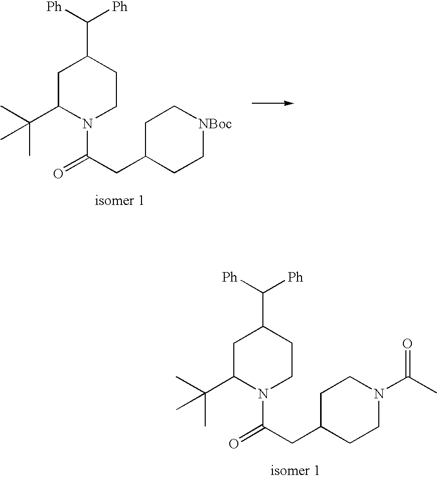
C1C(C(C)(C)C)N(C(=O)CC2CCN(C(C)=O)CC2)CCC1C([Ph])[Ph].C1C(C(C)(C)C)N(C(=O)CC2CC[NBoc]CC2)CCC1C([Ph])[Ph]
